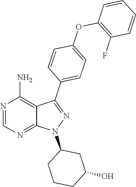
C1(C2=CC=C(OC3=C(F)C=CC=C3)C=C2)=NN(C2CCCC(O)C2)C2=NC=NC(N)=C12
